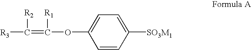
[R3]C(=C(OC1=CC=C([SO3M1])C=C1)[R1])[R2]
